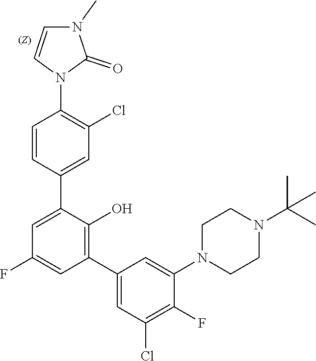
C1(F)=CC(C2=CC(Cl)=C(F)C(N3CCN(C(C)(C)C)CC3)=C2)=C(O)C(C2=CC(Cl)=C(N3C(=O)N(C)C=C3)C=C2)=C1
